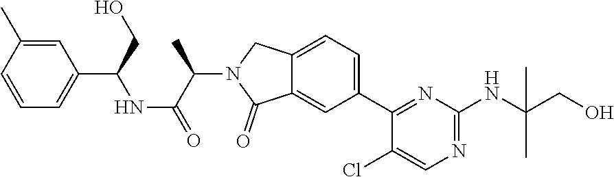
C1(Cl)=CN=C(NC(C)(CO)C)N=C1C1=CC=C2C(=C1)C(=O)N(C(C(NC(C1=CC=CC(C)=C1)CO)=O)C)C2
